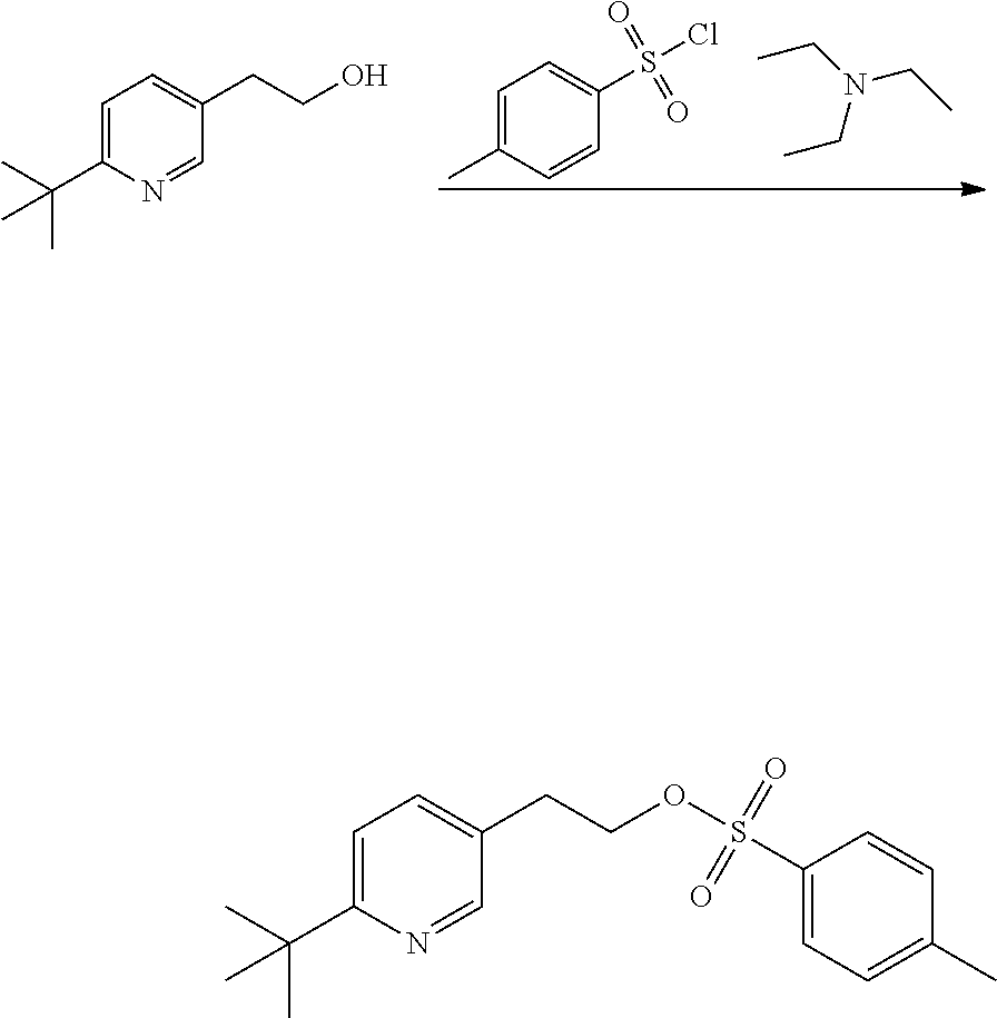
N(CC)(CC)CC.C1=C(C(C)(C)C)N=CC(CCO)=C1.C1=C(C)C=CC(S(Cl)(=O)=O)=C1.C1=C(C(C)(C)C)N=CC(CCOS(C2=CC=C(C)C=C2)(=O)=O)=C1
